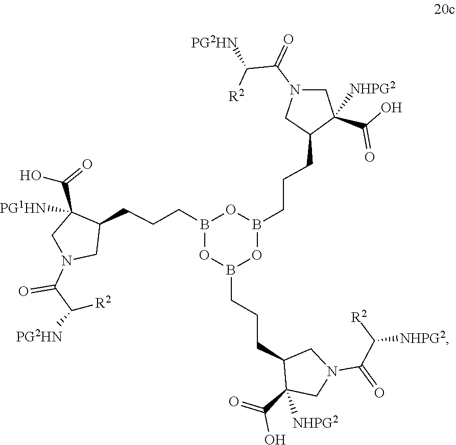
B1(CCCC2C(C(=O)O)([NHPG2])CN(C(C([R2])[NHPG2])=O)C2)OB(CCCC2CN(C(C([R2])[PG2HN])=O)CC2(C(O)=O)[NHPG2])OB(CCCC2CN(C(C([R2])[PG2HN])=O)CC2(C(O)=O)[PG1HN])O1
